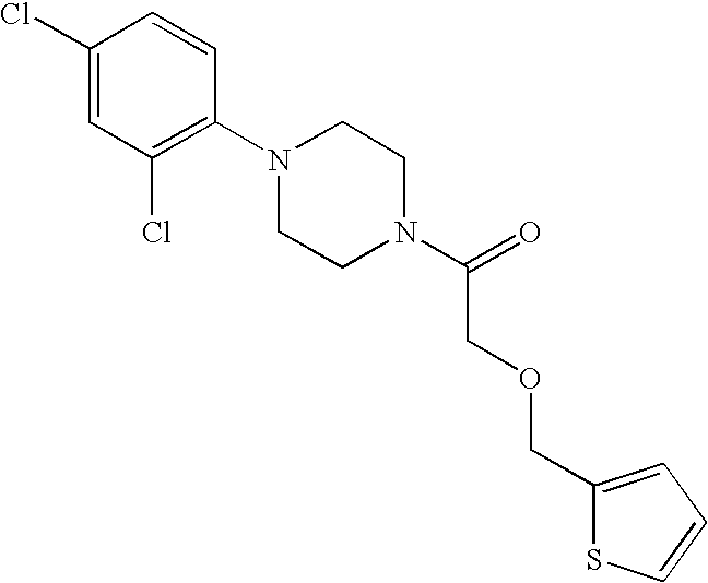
C1(Cl)=CC(Cl)=C(N2CCN(C(=O)COCC3=CC=CS3)CC2)C=C1
